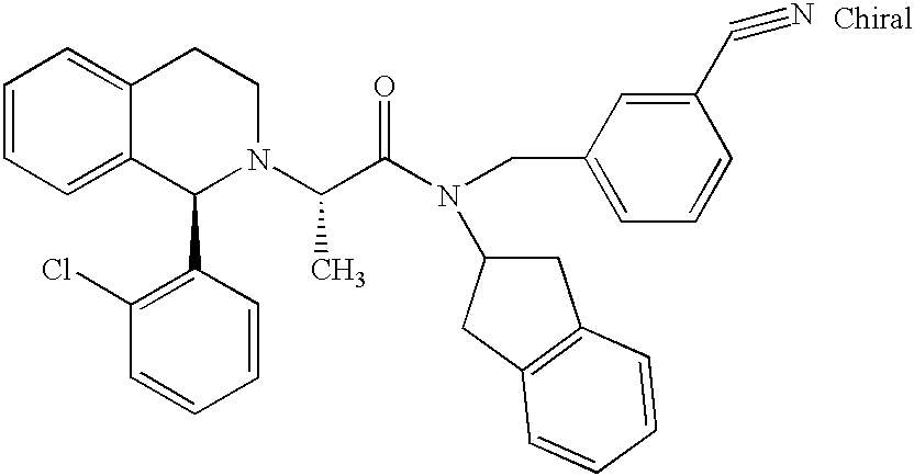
C1=CC=C2C(=C1)CCN(C(C(N(C1CC3=C(C1)C=CC=C3)CC1=CC=CC(C#N)=C1)=O)C)C2C1=C(Cl)C=CC=C1
